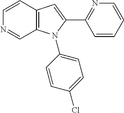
C1=CC2=C(C=N1)N(C1=CC=C(Cl)C=C1)C(C1=NC=CC=C1)=C2
